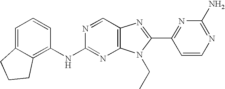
N(C1=NC2=C(C=N1)N=C(C1=NC(N)=NC=C1)N2CC)C1=C2C(=CC=C1)CCC2
